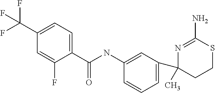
C1(C2(C)CCSC(N)=N2)=CC=CC(NC(C2=CC=C(C(F)(F)F)C=C2F)=O)=C1
